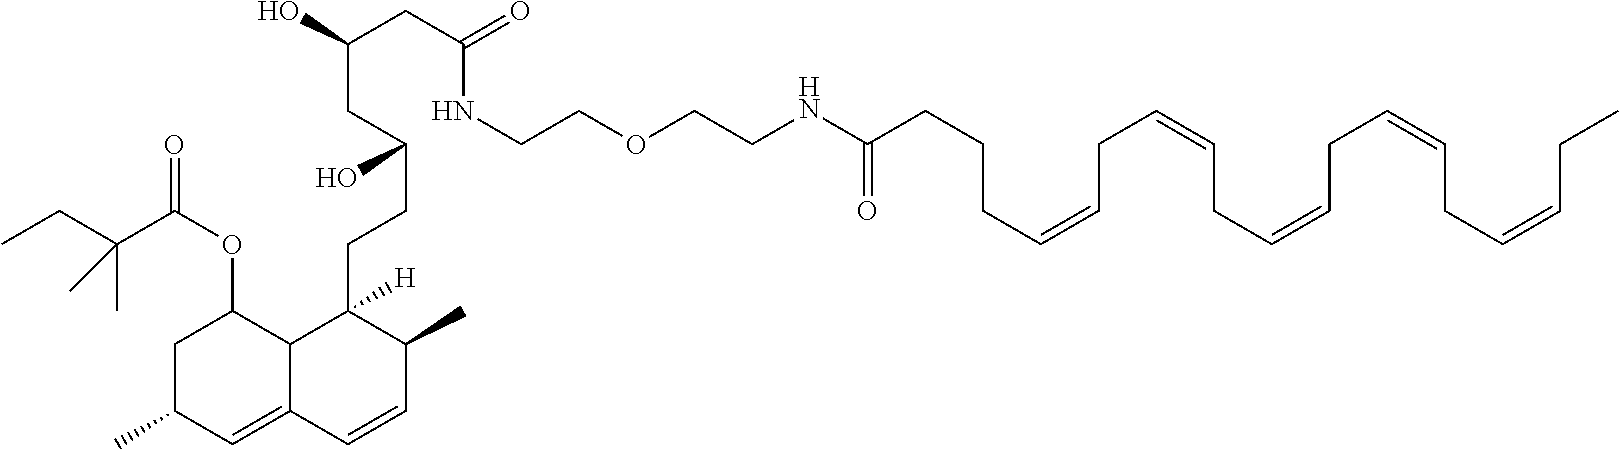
C(C)C(C(OC1CC(C)C=C2C1C([H])(CCC(CC(O)CC(=O)NCCOCCNC(CCCC=CCC=CCC=CCC=CCC=CCC)=O)O)C(C)C=C2)=O)(C)C
